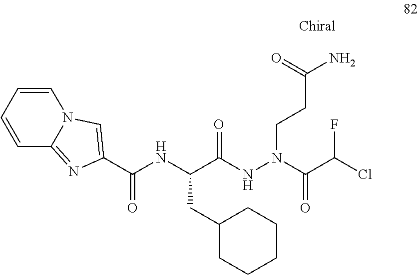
C(C(NN(CCC(N)=O)C(C(Cl)F)=O)=O)(NC(=O)C1=CN2C(=N1)C=CC=C2)CC1CCCCC1
